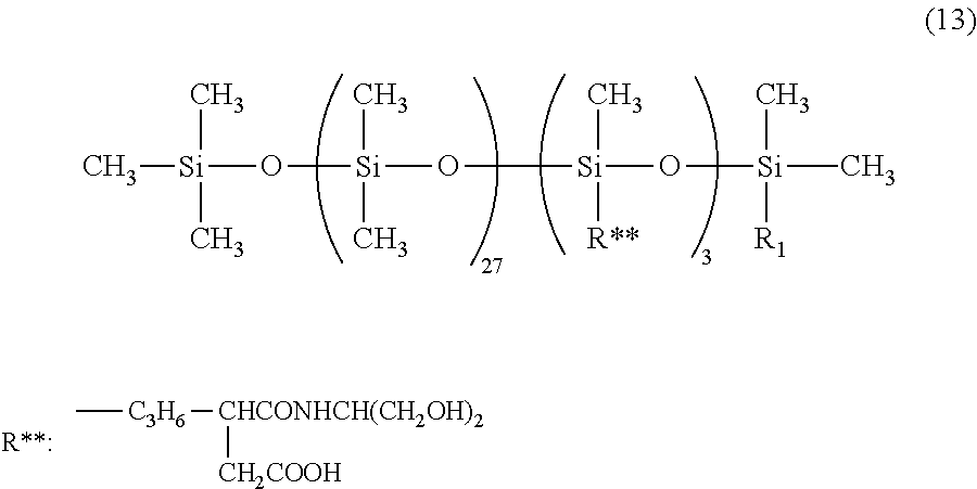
C[Si](O[Si](O[Si](C)([R**])O[Si](C)(C)(C)[R1])(C)C)(C)C.C[C3H6][CHCONHCH(CH2OH)2][CH2COOH]
